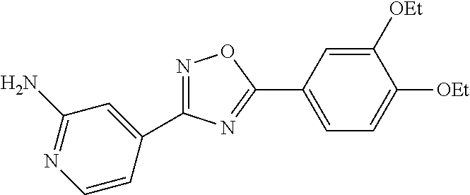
N1=C(C2=CC(N)=NC=C2)N=C(C2=CC=C([OEt])C([OEt])=C2)O1
